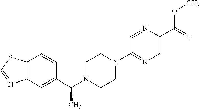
C12=C(C=C(C(C)N3CCN(C4=NC=C(C(=O)OC)N=C4)CC3)C=C1)N=CS2
